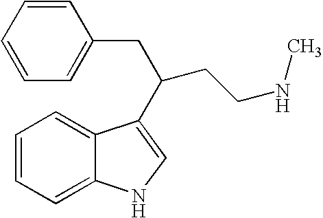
C1=CC=C2C(=C1)C(C(CCNC)CC1=CC=CC=C1)=CN2
